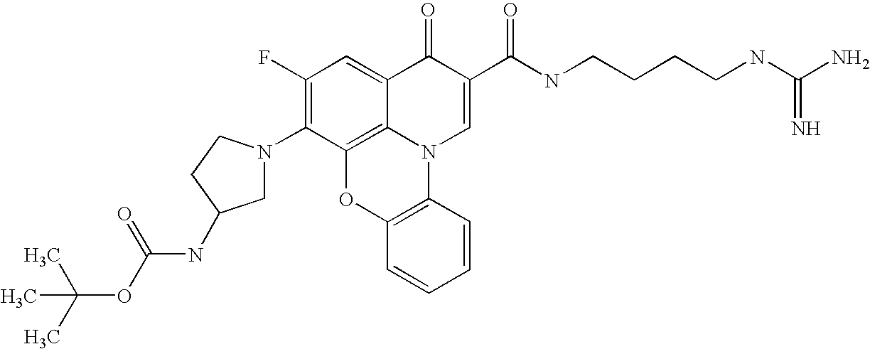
C1(F)=C(N2CC(NC(OC(C)(C)C)=O)CC2)C2=C3C(=C1)C(=O)C(C(NCCCCNC(N)=N)=O)=CN3C1=C(O2)C=CC=C1
